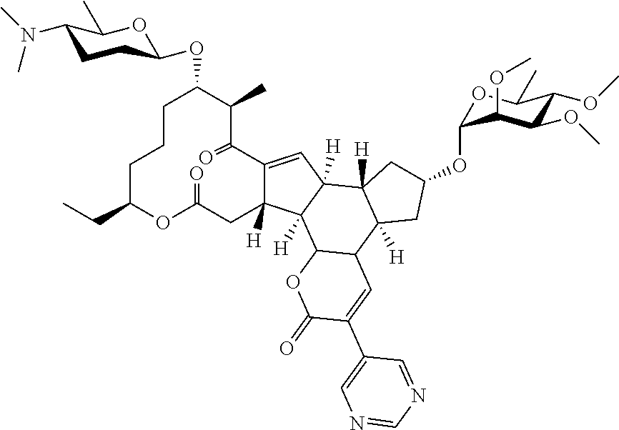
C12=CC3([H])C([H])(C1([H])CC(=O)OC(CC)CCCC(OC1CCC(N(C)C)C(C)O1)C(C)C2=O)C1C(C2([H])C3([H])CC(OC3OC(C)C(OC)C(OC)C3OC)C2)C=C(C2=CN=CN=C2)C(=O)O1
